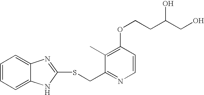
C1(C)=C(OCCC(CO)O)C=CN=C1CSC1=NC2=CC=CC=C2N1
